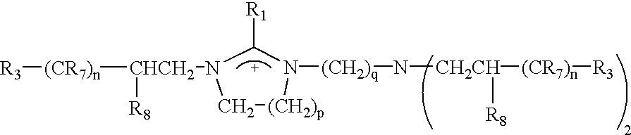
[(CR7)n]([CHCH2](N1C[(CH2)p]N([(CH2)q]N[CH2CH]([(CR7)n][R3])[R8])C1[R1])[R8])[R3]
